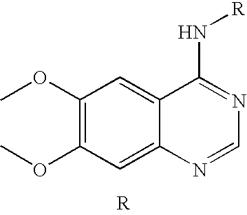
C1(OC)=C(OC)C=C2C(=C1)C(N[R])=NC=N2
